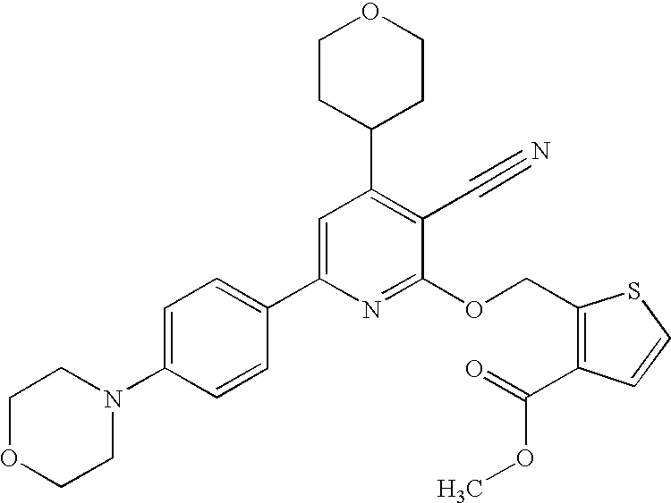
C1OCCN(C2=CC=C(C3=CC(C4CCOCC4)=C(C#N)C(OCC4=C(C(=O)OC)C=CS4)=N3)C=C2)C1
